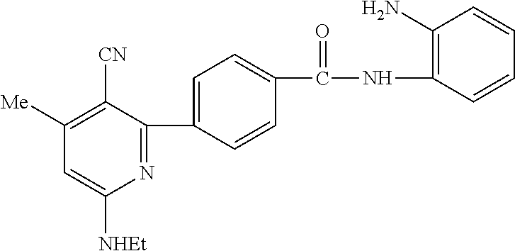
C1(C2=CC=C(C(NC3=C(N)C=CC=C3)=O)C=C2)=NC([NHEt])=CC([Me])=C1[CN]
